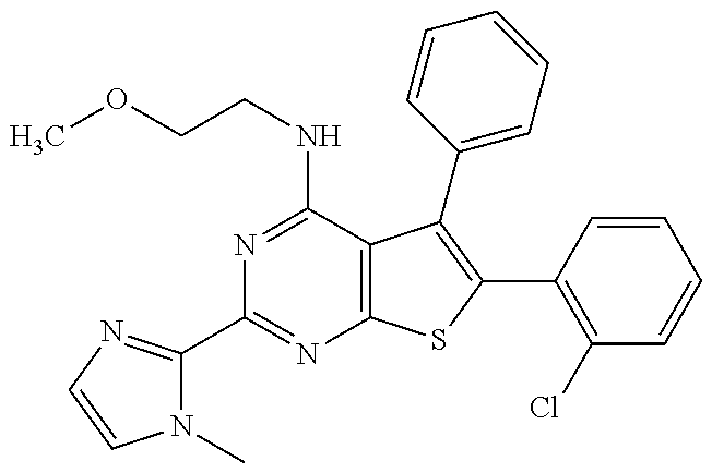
N1(C)C(C2=NC3=C(C(NCCOC)=N2)C(C2=CC=CC=C2)=C(C2=C(Cl)C=CC=C2)S3)=NC=C1
